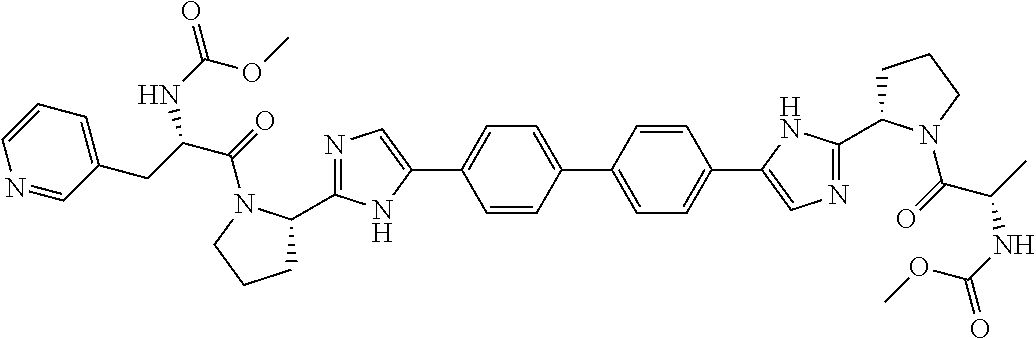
C1=CC(C2=CC=C(C3=CN=C(C4CCCN4C(C(NC(OC)=O)C)=O)N3)C=C2)=CC=C1C1=CN=C(C2CCCN2C(=O)C(CC2=CC=CN=C2)NC(=O)OC)N1
